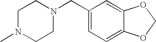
C1(CN2CCN(C)CC2)=CC=C2C(=C1)OCO2
